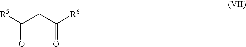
[R5]C(CC([R6])=O)=O
